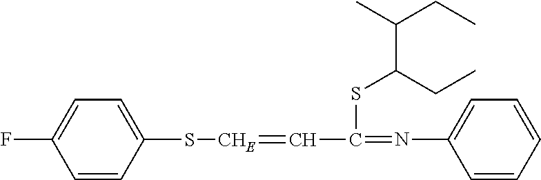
C1=CC(S[CHE]=CC(=NC2=CC=CC=C2)SC(C(CC)C)CC)=CC=C1F
